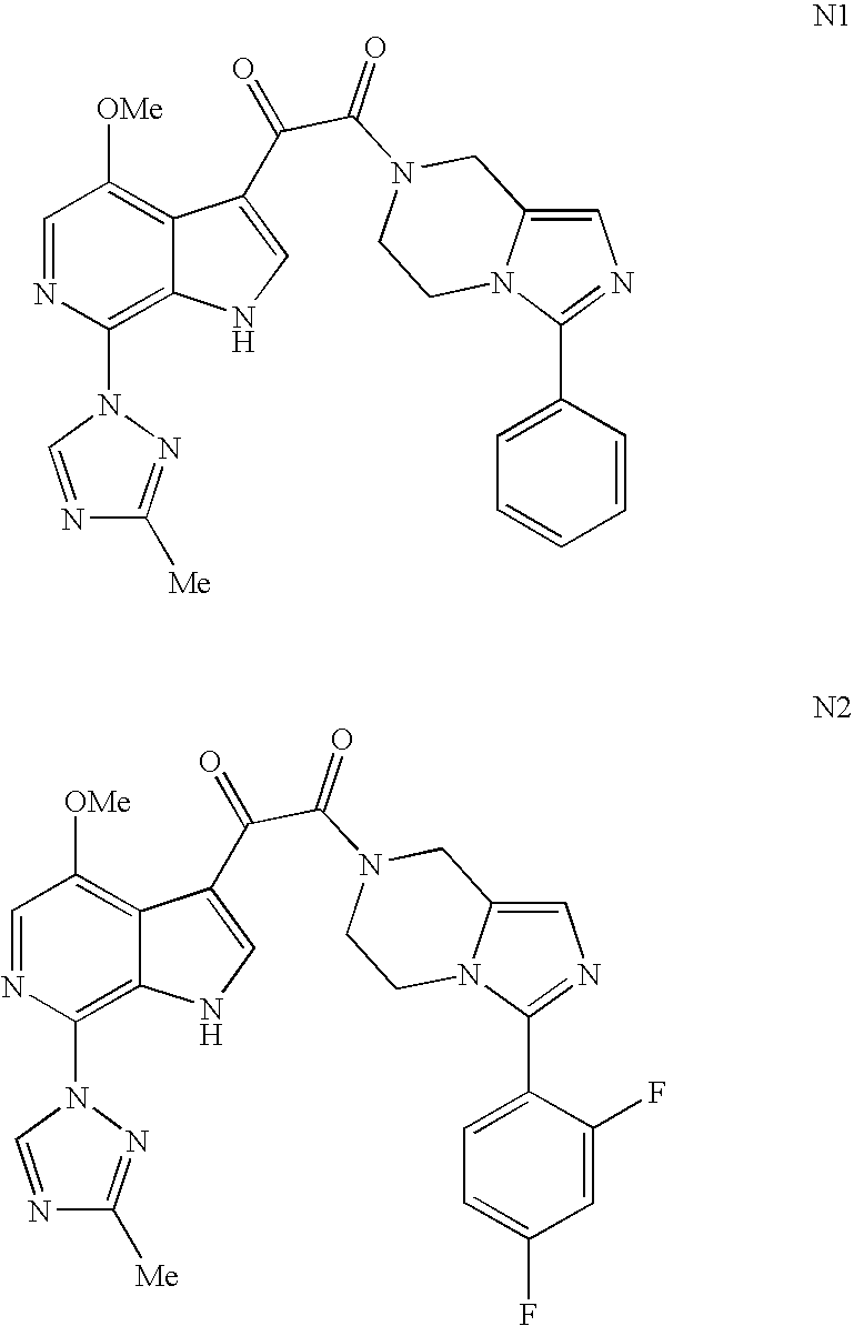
C1=NC(N2C=NC([Me])=N2)=C2C(=C1[OMe])C(C(=O)C(N1CC3=CN=C(C4=CC=CC=C4)N3CC1)=O)=CN2.C1=NC(N2C=NC([Me])=N2)=C2C(=C1[OMe])C(C(=O)C(N1CC3=CN=C(C4=CC=C(F)C=C4F)N3CC1)=O)=CN2
